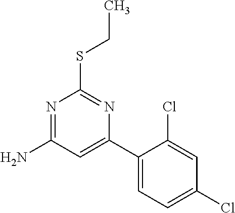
C1(C2=CC(N)=NC(SCC)=N2)=CC=C(Cl)C=C1Cl
